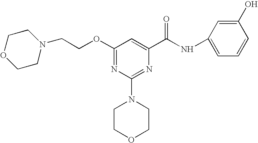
O(C1=NC(N2CCOCC2)=NC(C(NC2=CC=CC(O)=C2)=O)=C1)CCN1CCOCC1
